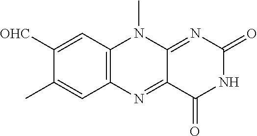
C12=C(C=C([OHC])C(C)=C1)N(C)C1=NC(=O)NC(=O)C1=N2
